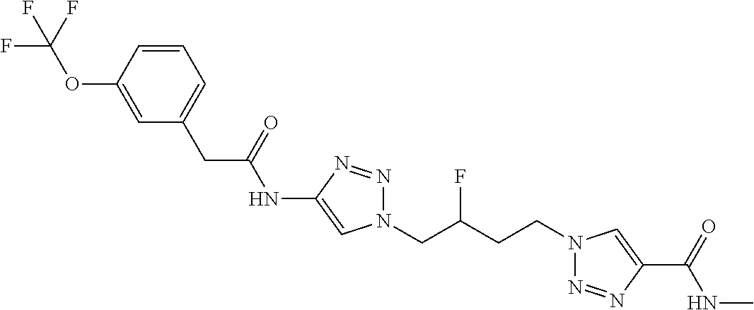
C1(NC(CC2=CC=CC(OC(F)(F)F)=C2)=O)=CN(CC(CCN2N=NC(C(=O)NC)=C2)F)N=N1
